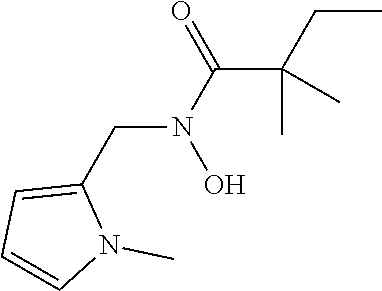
CCC(C(N(CC1=CC=CN1C)O)=O)(C)C
